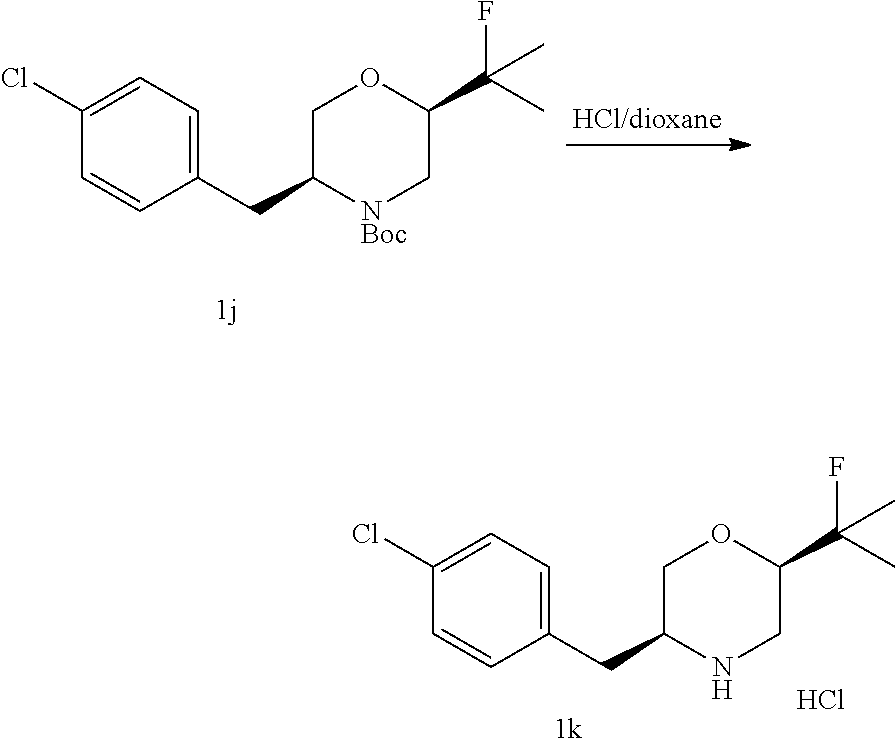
C1(Cl)=CC=C(CC2COC(C(C)(F)C)C[NBoc]2)C=C1.C1(Cl)=CC=C(CC2COC(C(C)(F)C)CN2)C=C1.Cl
